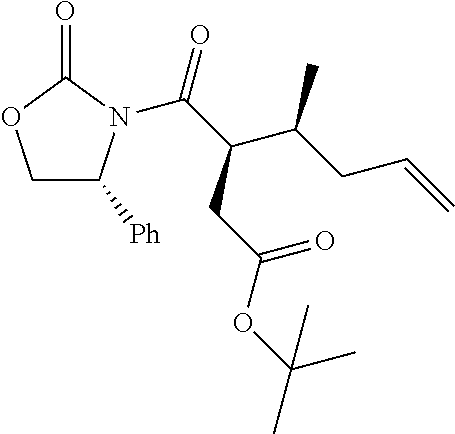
C1C([Ph])N(C(C(C(CC=C)C)CC(OC(C)(C)C)=O)=O)C(=O)O1
